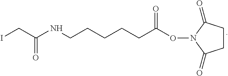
C1CC(=O)N(OC(=O)CCCCCNC(=O)CI)C1=O
